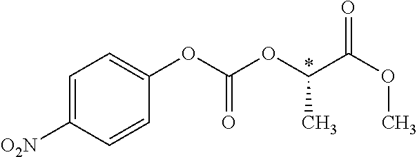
C1=C([O2N])C=CC(OC(OC(C(OC)=O)C)=O)=C1
